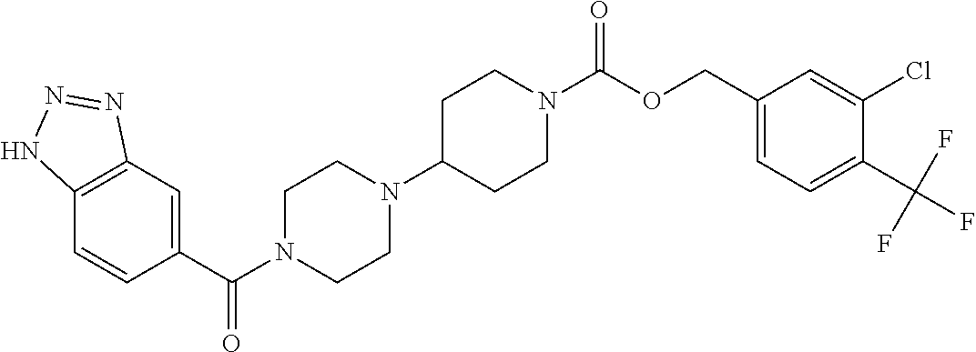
C12=C(C=C(C(N3CCN(C4CCN(C(OCC5=CC=C(C(F)(F)F)C(Cl)=C5)=O)CC4)CC3)=O)C=C1)N=NN2
